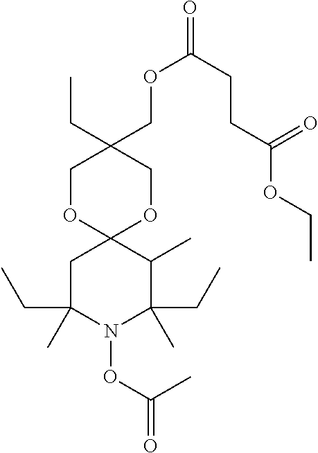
CCC1(COC(CCC(OCC)=O)=O)COC2(OC1)CC(CC)(C)N(OC(C)=O)C(CC)(C)C2C
